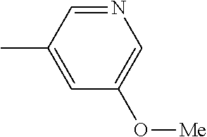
N1=CC(C)=CC(O[Me])=C1
